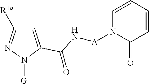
C1=C(C(N[A]N2C(=O)C=CC=C2)=O)N([G])N=C1[R1a]
